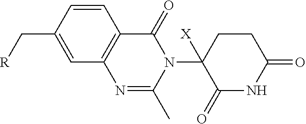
C1=CC(C[R])=CC2=C1C(=O)N(C1([X])C(=O)NC(=O)CC1)C(C)=N2
